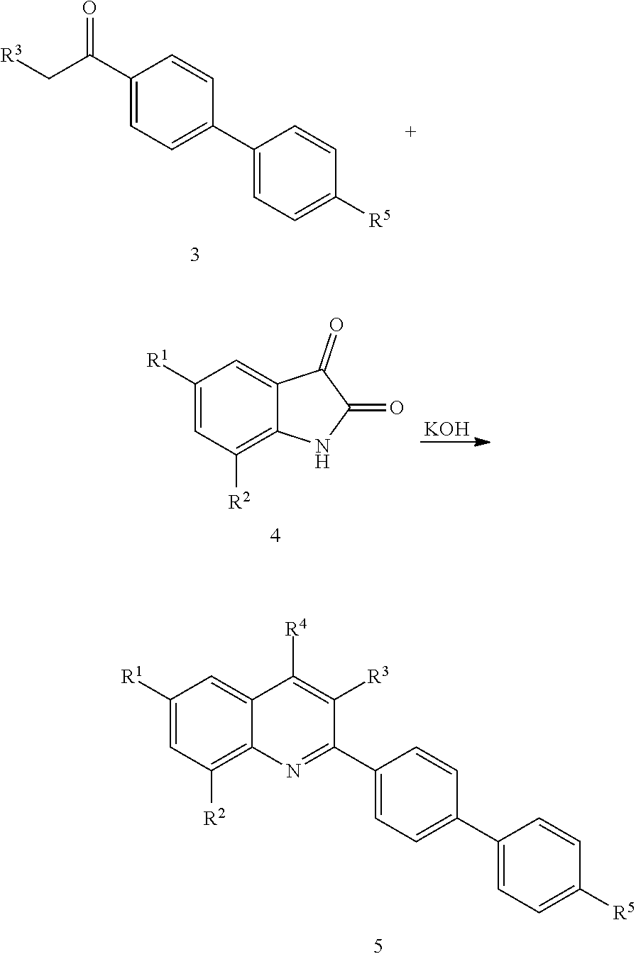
C1(C2=NC3=C([R2])C=C([R1])C=C3C([R4])=C2[R3])=CC=C(C2=CC=C([R5])C=C2)C=C1.C1(C(C[R3])=O)=CC=C(C2=CC=C([R5])C=C2)C=C1.[KOH].C1([R1])=CC([R2])=C2C(=C1)C(=O)C(=O)N2
